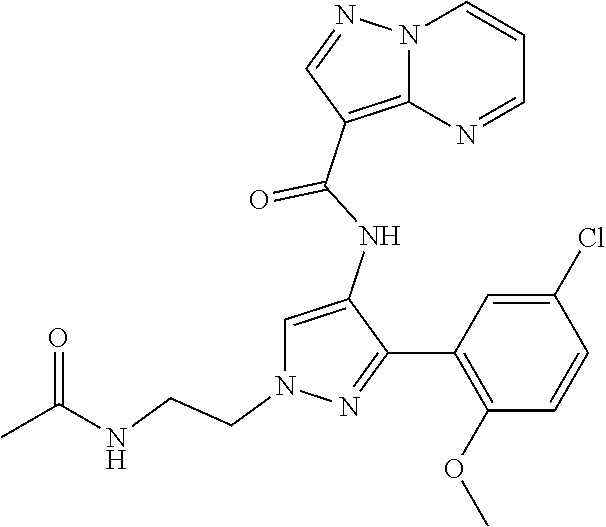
N12C(=C(C(NC3=CN(CCNC(C)=O)N=C3C3=C(OC)C=CC(Cl)=C3)=O)C=N1)N=CC=C2
